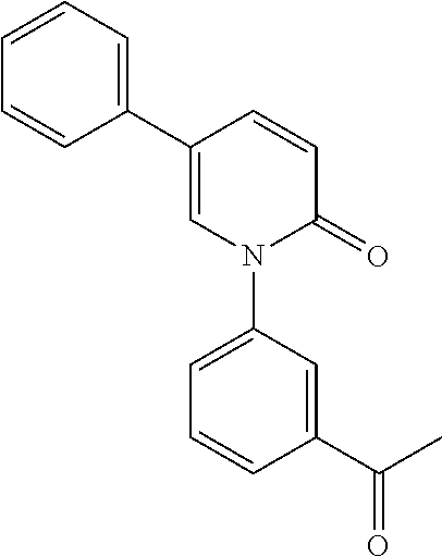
N1(C2=CC=CC(C(C)=O)=C2)C(=O)C=CC(C2=CC=CC=C2)=C1
